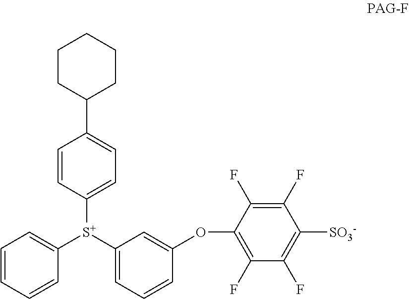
C1=CC=CC([S+](C2=CC=C(C3CCCCC3)C=C2)C2=CC=CC(OC3=C(F)C(F)=C([SO3-])C(F)=C3F)=C2)=C1
